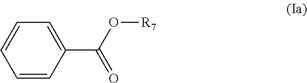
C1=CC(C(O[R7])=O)=CC=C1
